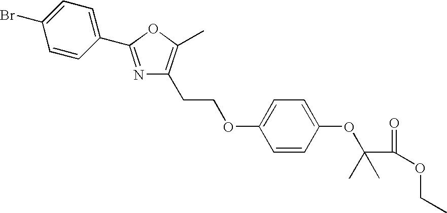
C1=C(Br)C=CC(C2=NC(CCOC3=CC=C(OC(C(=O)OCC)(C)C)C=C3)=C(C)O2)=C1
